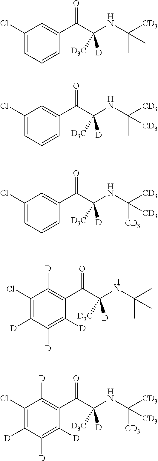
C1(Cl)=CC=CC(C(C(NC([CD3])(C)C)([D])[D3C])=O)=C1.C1(Cl)=CC=CC(C(C(NC([CD3])(C)[CD3])([D])[D3C])=O)=C1.C1(Cl)=CC=CC(C(C(NC([CD3])([CD3])[CD3])([D])[D3C])=O)=C1.C1(Cl)=C([D])C([D])=C([D])C(C(C(NC(C)(C)C)([D])[D3C])=O)=C1[D].C1(Cl)=C([D])C([D])=C([D])C(C(C(NC([CD3])([CD3])[CD3])([D])[D3C])=O)=C1[D]
